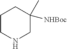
C1CNCC(C)([NHBoc])C1
